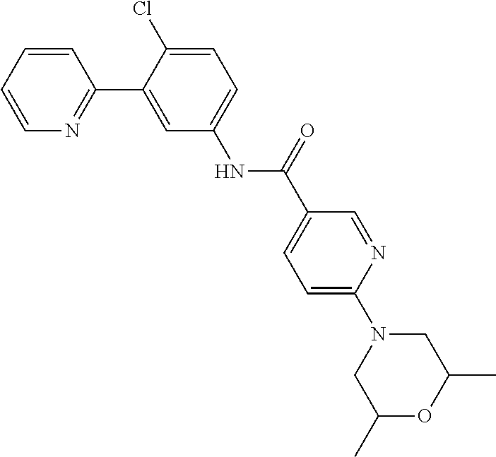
C1=CC=CN=C1C1=CC(NC(C2=CC=C(N3CC(C)OC(C)C3)N=C2)=O)=CC=C1Cl
